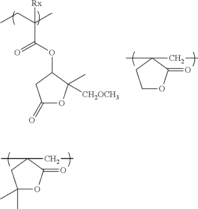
CC1(CC)C(=O)OC(C)(C)C1.CCC(C)([Rx])C(OC1CC(=O)OC1(C)[CH2OCH3])=O.CC1(CC)C(=O)OCC1
